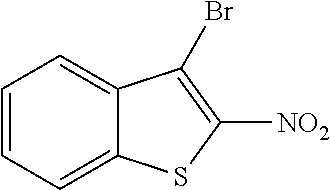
C1=CC=C2C(=C1)C(Br)=C([NO2])S2
